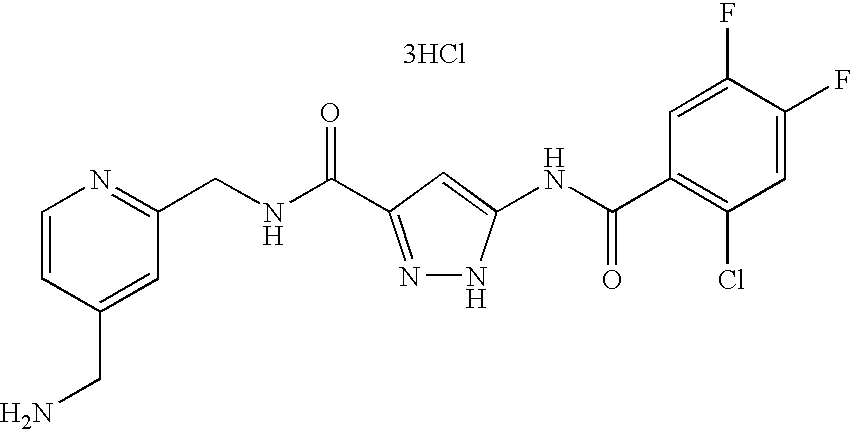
C(NC(=O)C1=NNC(NC(C2=C(Cl)C=C(F)C(F)=C2)=O)=C1)C1=NC=CC(CN)=C1.[3HCl]
